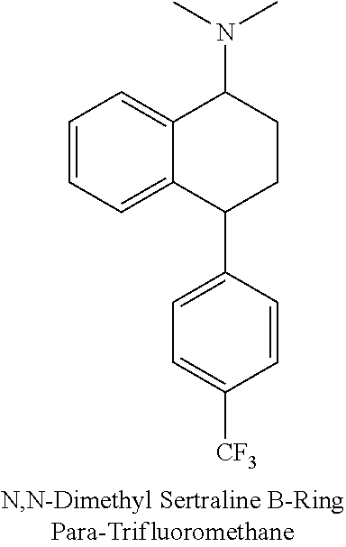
C12=CC=CC=C1C(C1=CC=C([CF3])C=C1)CCC2N(C)C
